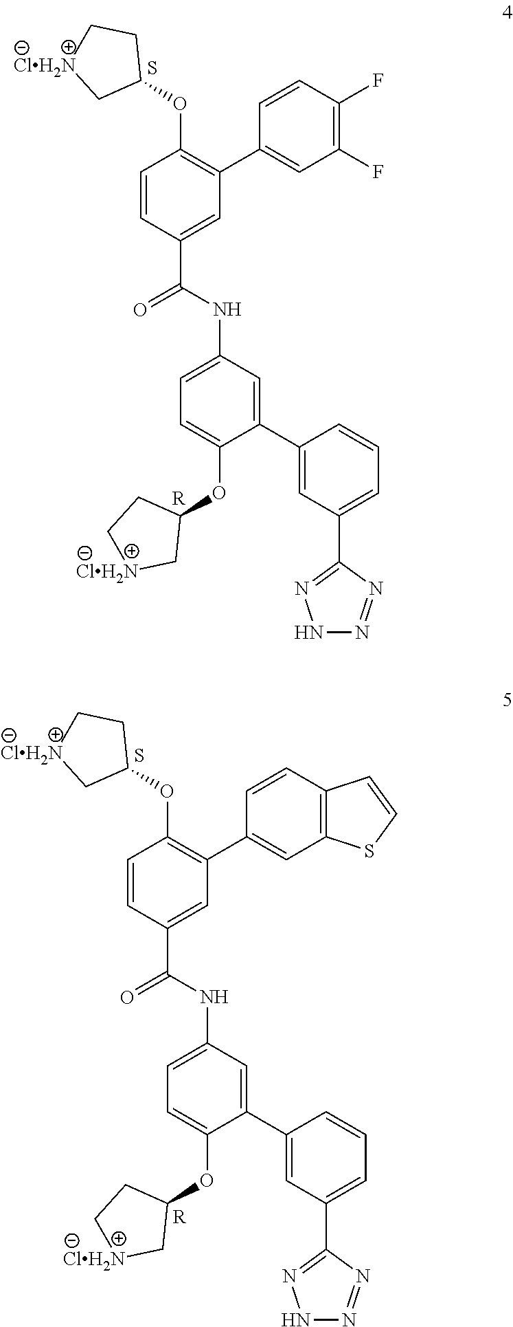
C1(F)=C(F)C=CC(C2=C(OC3CC[ClH2N]C3)C=CC(C(NC3=CC=C(OC4CC[ClH2N]C4)C(C4=CC(C5=NNN=N5)=CC=C4)=C3)=O)=C2)=C1.S.[R].C12=C(C=CC(C3=C(OC4CC[ClH2N]C4)C=CC(C(NC4=CC=C(OC5CC[ClH2N]C5)C(C5=CC(C6=NNN=N6)=CC=C5)=C4)=O)=C3)=C1)C=CS2.S.[R]
